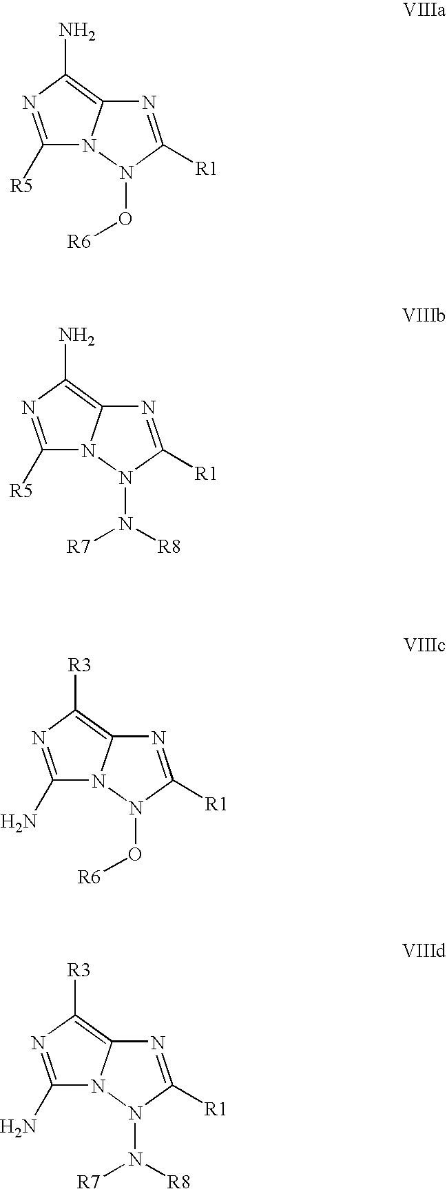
C1([R5])=NC(N)=C2N1N(O[R6])C([R1])=N2.C1([R5])=NC(N)=C2N1N(N([R7])[R8])C([R1])=N2.C1(N)=NC([R3])=C2N1N(O[R6])C([R1])=N2.C1(N)=NC([R3])=C2N1N(N([R7])[R8])C([R1])=N2
